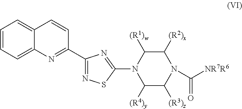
C1(C2=NC3=CC=CC=C3C=C2)=NSC(N2C([(R4)y])C([(R3)z])N(C([NR7R6])=O)C([(R2)x])C2[(R1)w])=N1
